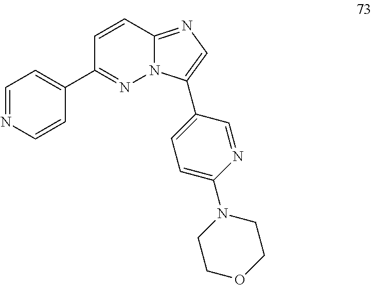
C1(C2=NN3C(=NC=C3C3=CC=C(N4CCOCC4)N=C3)C=C2)=CC=NC=C1
